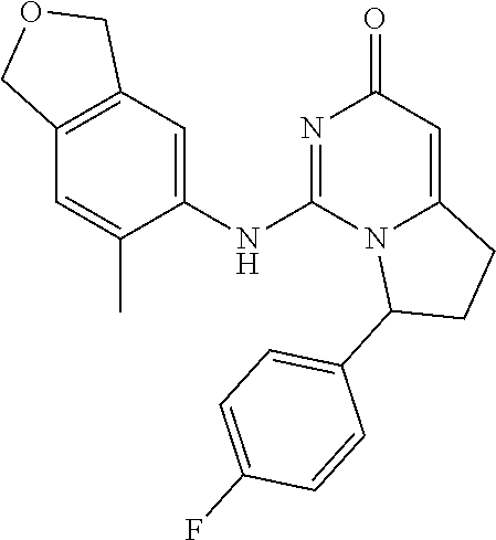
C1(NC2=NC(=O)C=C3N2C(C2=CC=C(F)C=C2)CC3)=CC2=C(C=C1C)COC2
